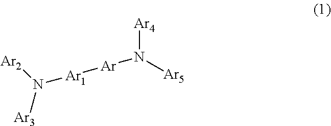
[Ar2]N([Ar3])[Ar1][Ar]N([Ar4])[Ar5]
